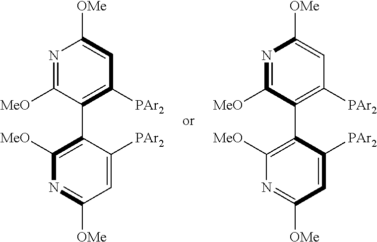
N1=C([MeO])C(C2=C([MeO])N=C([OMe])C=C2[PAr2])=C([PAr2])C=C1[OMe].N1=C([MeO])C(C2=C([MeO])N=C([OMe])C=C2[PAr2])=C([PAr2])C=C1[OMe]
